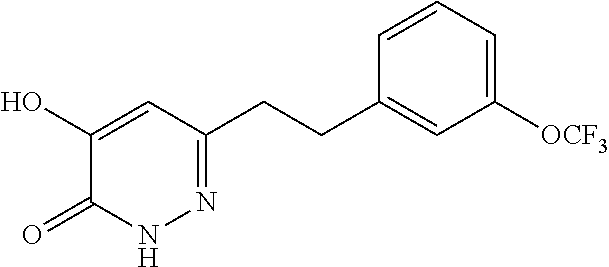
N1N=C(CCC2=CC([OCF3])=CC=C2)C=C(O)C1=O
